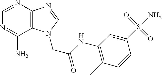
N(C1=C(C)C=CC(S(N)(=O)=O)=C1)C(CN1C2=C(N=C1)N=CN=C2N)=O
